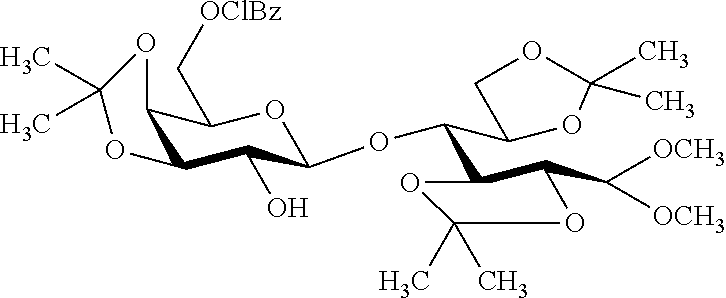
C12C(O)C(OC(C3C(C([OCH3])[OCH3])OC(C)(C)O3)C3OC(C)(C)OC3)OC(C[OClBz])C1OC(C)(C)O2
